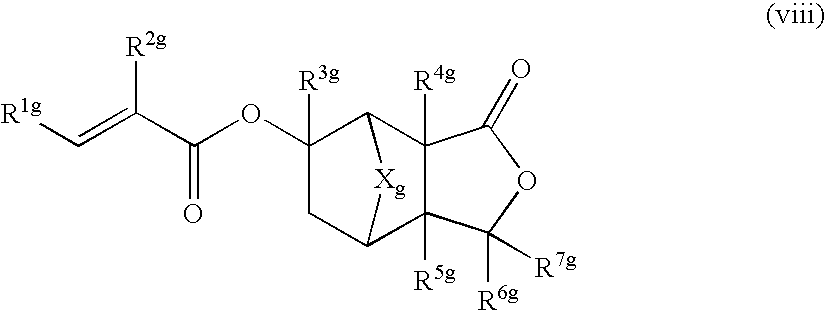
C1([R3g])(OC(C(=C[R1g])[R2g])=O)CC2C3([R5g])C([R4g])(C1[Xg]2)C(=O)OC3([R6g])[R7g]
